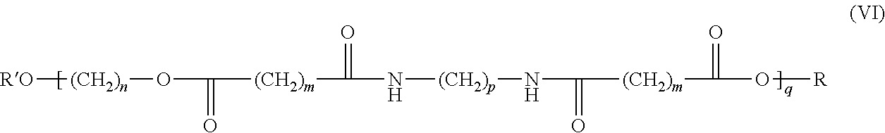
[RO][(CH2)n]OC([(CH2)m]C(N[(CH2)p]NC([(CH2)m]C(O[R])=O)=O)=O)=O
